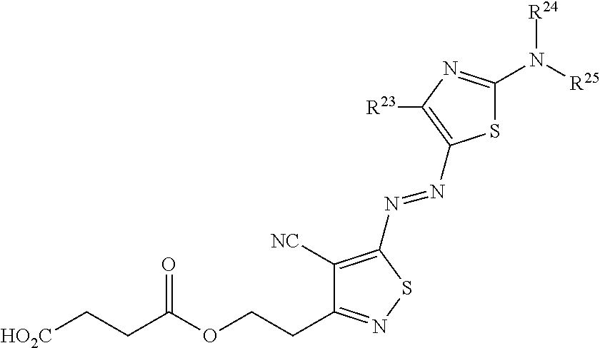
[HO2C]CCC(OCCC1=NSC(N=NC2=C([R23])N=C(N([R25])[R24])S2)=C1[NC])=O
